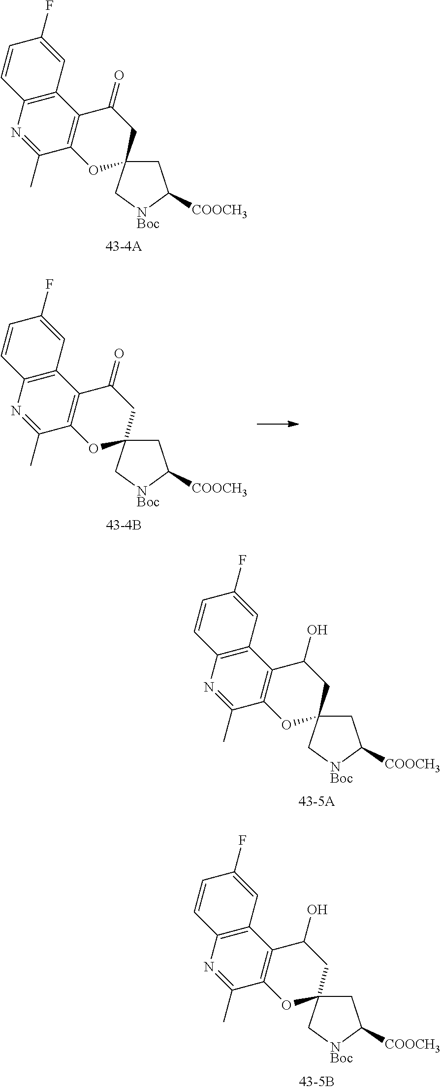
C1C2(C[NBoc]C1[COOCH3])CC(=O)C1=C(O2)C(C)=NC2=C1C=C(F)C=C2.C1C2(C[NBoc]C1[COOCH3])CC(=O)C1=C(O2)C(C)=NC2=C1C=C(F)C=C2.C1C2(C[NBoc]C1[COOCH3])CC(O)C1=C(O2)C(C)=NC2=C1C=C(F)C=C2.C1C2(C[NBoc]C1[COOCH3])CC(O)C1=C(O2)C(C)=NC2=C1C=C(F)C=C2
